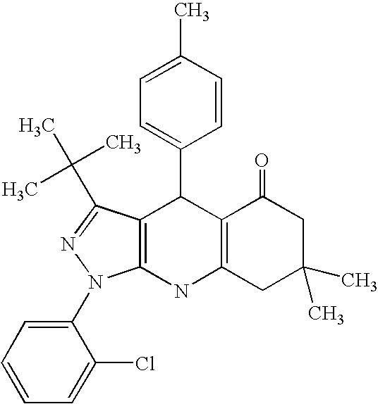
C12=C(NC3=C(C1C1=CC=C(C)C=C1)C(C(C)(C)C)=NN3C1=CC=CC=C1Cl)CC(C)(C)CC2=O
